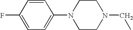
C1=C(N2CCN(CC)CC2)C=CC(F)=C1
